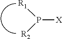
P([R1])([R2])[X]
